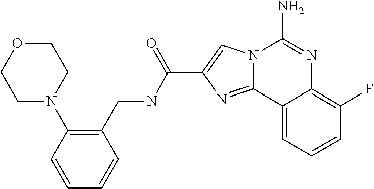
N12C(=NC(C(NCC3=C(N4CCOCC4)C=CC=C3)=O)=C1)C1=CC=CC(F)=C1N=C2N
